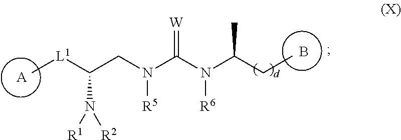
C[L1]C(CN(C(N(C(CC)C)[R6])=[W])[R5])N([R2])[R1].[A].B
